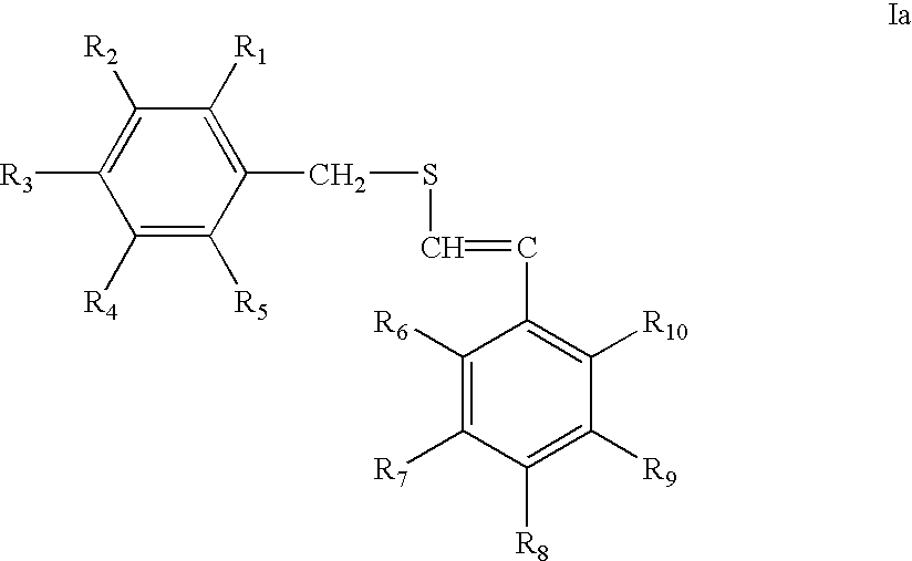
C1([R6])=C([R7])C([R8])=C([R9])C([R10])=C1C=CSCC1=C([R1])C([R2])=C([R3])C([R4])=C1[R5]
